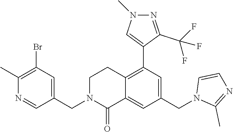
C1(C)=C(Br)C=C(CN2C(=O)C3=CC(CN4C(C)=NC=C4)=CC(C4=CN(C)N=C4C(F)(F)F)=C3CC2)C=N1
